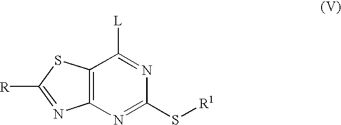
C12=C(N=C(S[R1])N=C1[L])N=C([R])S2
